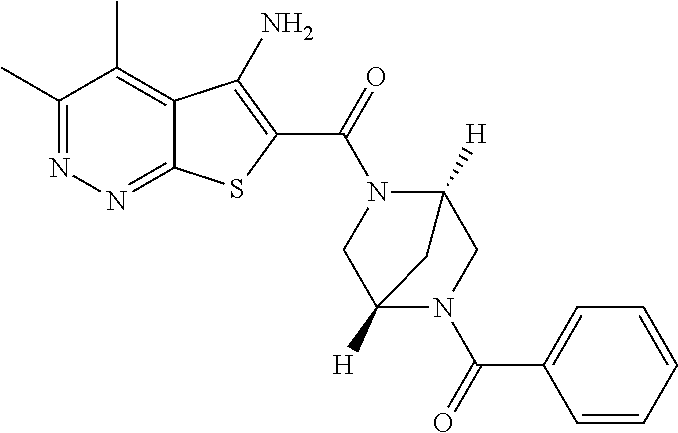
C1(C)=NN=C2C(=C1C)C(N)=C(C(=O)N1C3([H])CN(C(=O)C4=CC=CC=C4)C([H])(C1)C3)S2
